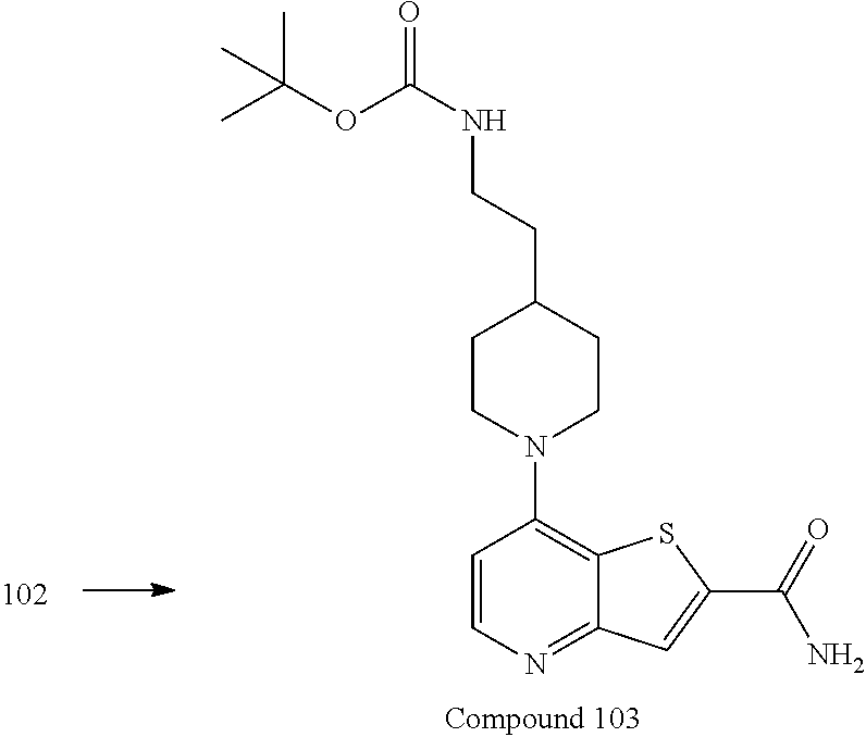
C1=CN=C2C(=C1N1CCC(CCNC(=O)OC(C)(C)C)CC1)SC(C(=O)N)=C2
